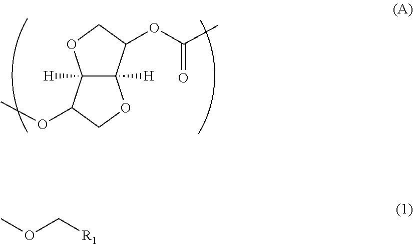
C12([H])C([H])(C(OC(=O)C)CO1)OCC2OC.COC[R1]
